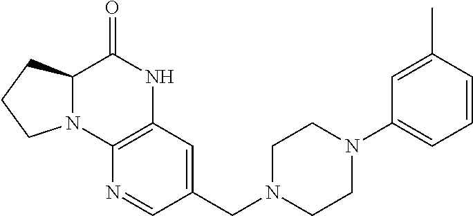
C12=C(C=C(CN3CCN(C4=CC=CC(C)=C4)CC3)C=N1)NC(=O)C1N2CCC1
